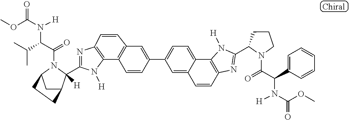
C12=C(N=C(C3([H])C4CC(N3C(C(C(C)C)N(C(OC)=O)[H])=O)CC4)N1[H])C=CC1=C2C=CC(C2=CC=C3C(=C2)C=CC2=C3N([H])C(C3CCCN3C(=O)C(C3=CC=CC=C3)N([H])C(OC)=O)=N2)=C1
